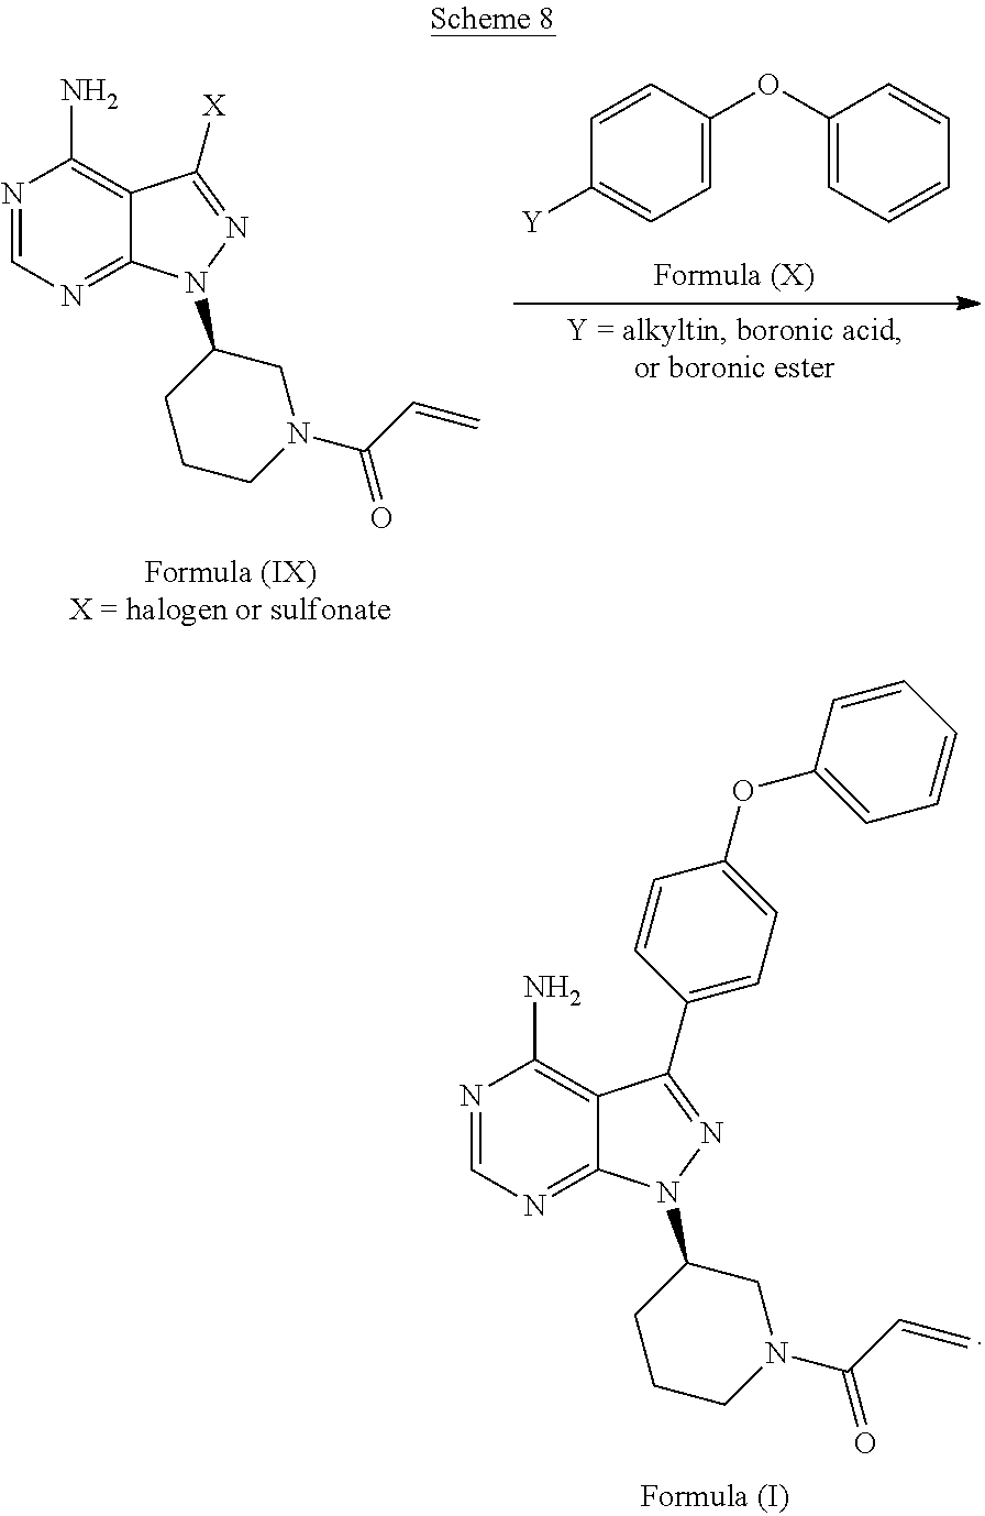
N1=CN=C2C(=C1N)C(C1=CC=C(OC3=CC=CC=C3)C=C1)=NN2C1CCCN(C(C=C)=O)C1.C1=C(OC2=CC=CC=C2)C=CC([Y])=C1.N1=CN=C2C(=C1N)C([X])=NN2C1CCCN(C(C=C)=O)C1
